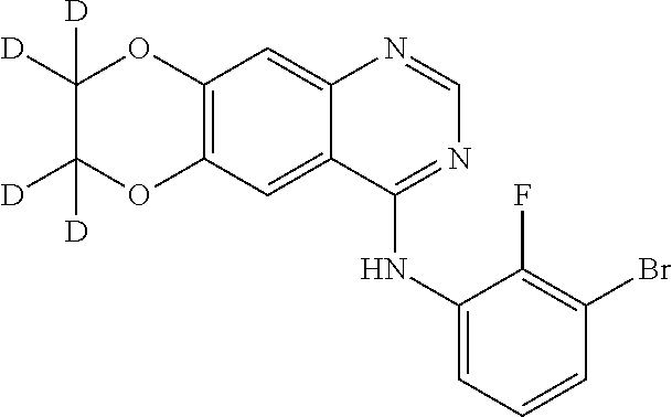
C12=C(C=C3C(=C1)N=CN=C3NC1=CC=CC(Br)=C1F)OC([D])([D])C([D])([D])O2
